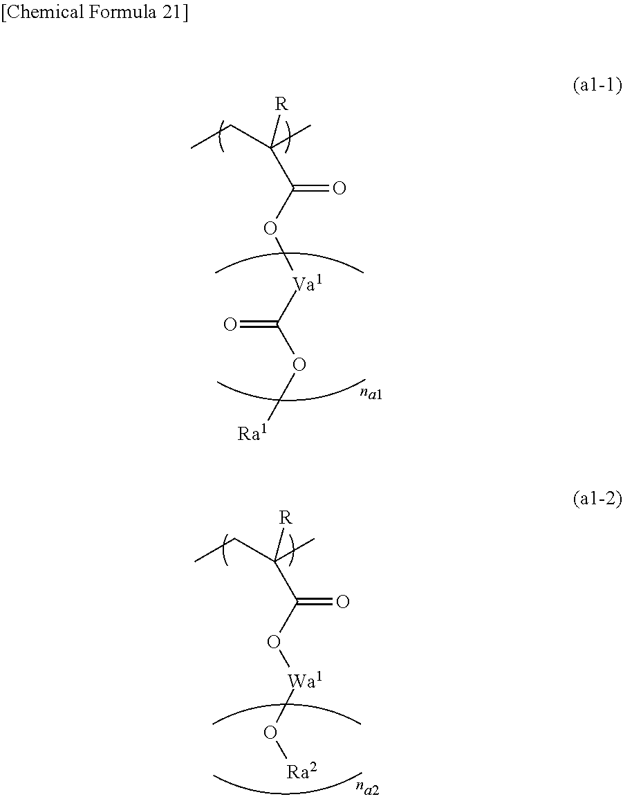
C([R])(C(O[Va1]C(O[Ra1])=O)=O)(CC)C.C([R])(C(O[Wa1]O[Ra2])=O)(CC)C
